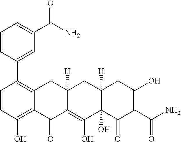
C1=CC(O)=C2C(=C1C1=CC(C(N)=O)=CC=C1)CC1([H])C(=C(O)C3(O)C([H])(C1)CC(O)=C(C(N)=O)C3=O)C2=O
